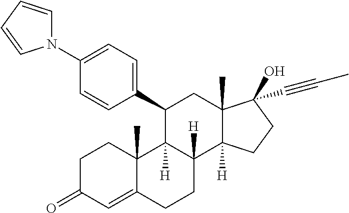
C1(C2C3([H])C([H])(C4([H])C(C)(C2)C(O)(C#CC)CC4)CCC2=CC(=O)CCC32C)=CC=C(N2C=CC=C2)C=C1
